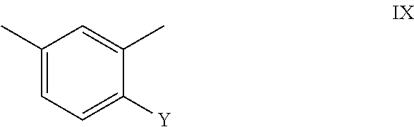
C1(C)=CC=C([Y])C(C)=C1
